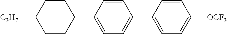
[C3H7]C1CCC(C2=CC=C(C3=CC=C([OCF3])C=C3)C=C2)CC1
